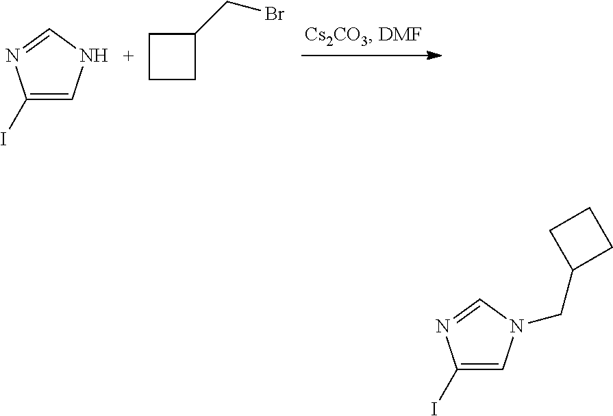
C1(I)=CNC=N1.C1(CBr)CCC1.C1(I)=CN(CC2CCC2)C=N1
